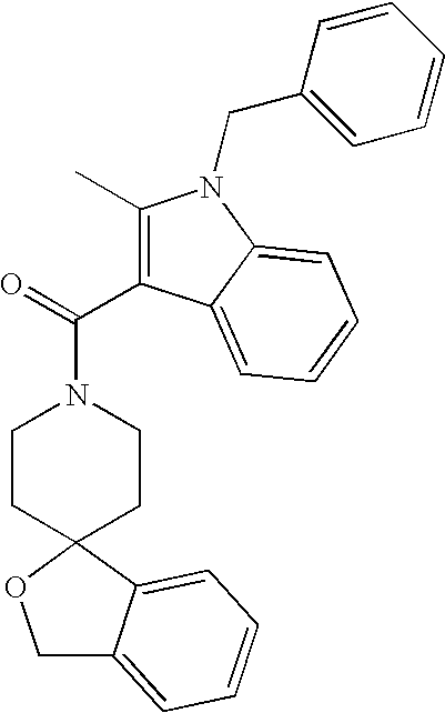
C1C2=CC=CC=C2C2(O1)CCN(C(=O)C1=C(C)N(CC3=CC=CC=C3)C3=CC=CC=C13)CC2
